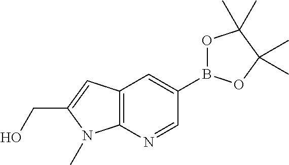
C12=C(N=CC(B3OC(C)(C)C(C)(C)O3)=C1)N(C)C(CO)=C2
